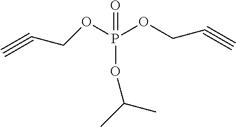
C#CCOP(OCC#C)(OC(C)C)=O
